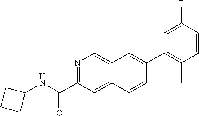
N1=C(C(NC2CCC2)=O)C=C2C(=C1)C=C(C1=C(C)C=CC(F)=C1)C=C2
